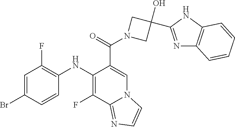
C1=C(Br)C=CC(NC2=C(F)C3=NC=CN3C=C2C(=O)N2CC(O)(C3=NC4=C(N3)C=CC=C4)C2)=C1F
